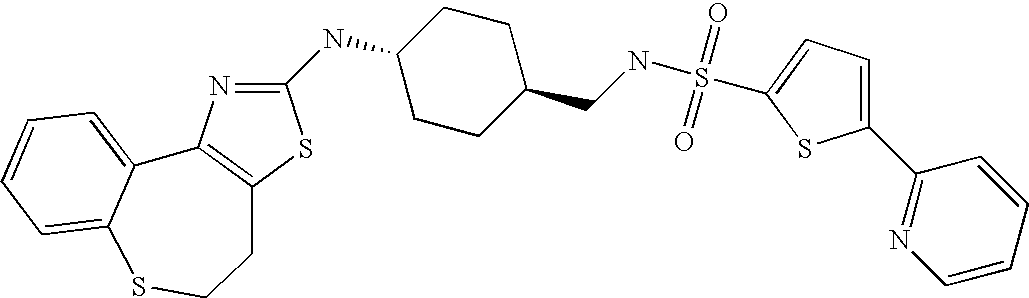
C1(NC2CCC(CNS(=O)(=O)C3=CC=C(C4=NC=CC=C4)S3)CC2)=NC2=C(S1)CCSC1=CC=CC=C21
